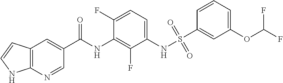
C12=C(N=CC(C(NC3=C(F)C(NS(=O)(=O)C4=CC(OC(F)F)=CC=C4)=CC=C3F)=O)=C1)NC=C2
